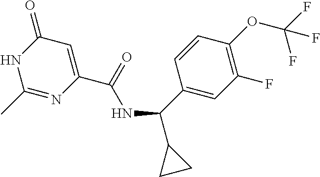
C1(C(NC(=O)C2=CC(=O)NC(C)=N2)C2CC2)=CC(F)=C(OC(F)(F)F)C=C1
